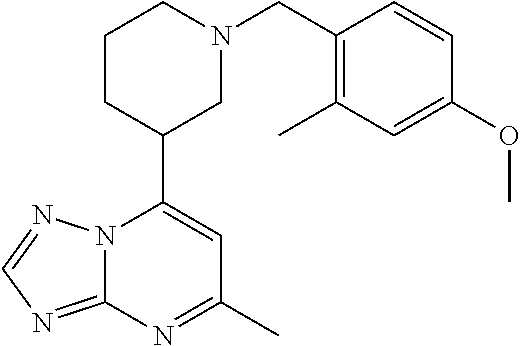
N12C(=NC=N1)N=C(C)C=C2C1CN(CC2=C(C)C=C(OC)C=C2)CCC1
